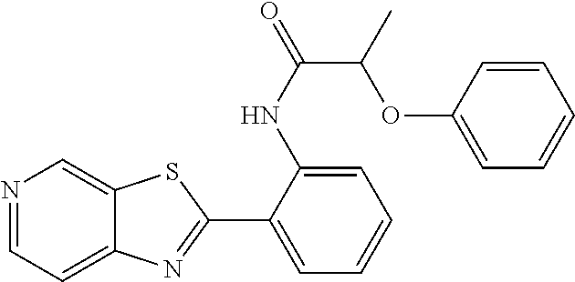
N1=CC=C2C(=C1)SC(C1=CC=CC=C1NC(=O)C(C)OC1=CC=CC=C1)=N2
